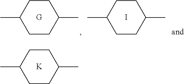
C1CC(C)CCC1C.C1CC(C)CCC1C.I.C1CC(C)CCC1C.[K]
